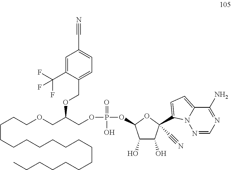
C(CCCCCCCCCCCCCCC)CCOCC(COP(=O)(O)OC1C(O)C(O)C(C#N)(C2=CC=C3C(N)=NC=NN32)O1)OCC1=CC=C(C#N)C=C1C(F)(F)F
